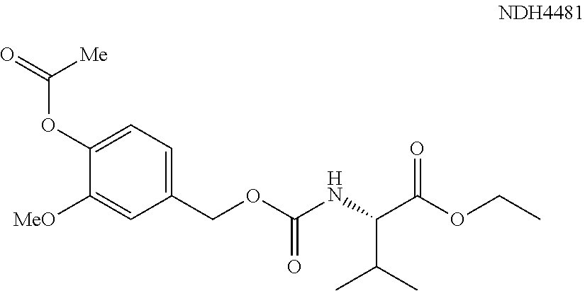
C1(OC([Me])=O)=CC=C(COC(NC(C(OCC)=O)C(C)C)=O)C=C1[MeO]
